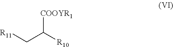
[COOYR1]C([R10])C[R11]
